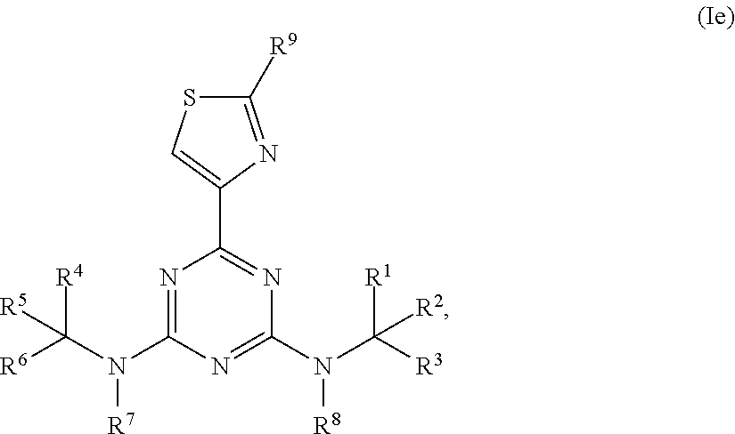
C1(N(C([R3])([R1])[R2])[R8])=NC(N(C([R6])([R4])[R5])[R7])=NC(C2=CSC([R9])=N2)=N1
